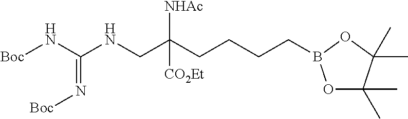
O1C(C)(C)C(C)(C)OB1CCCCC(CNC(N[Boc])=N[Boc])([NHAc])[CO2Et]
